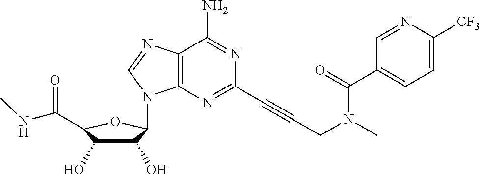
C12=C(N=C(C#CCN(C)C(C3=CC=C([CF3])N=C3)=O)N=C1N)N(C1C(O)C(O)C(C(=O)NC)O1)C=N2
